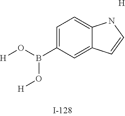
[H]OB(C1=CC=C2C(=C1)C=CN2)O[H].[H]
